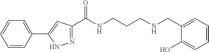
C1=CC(C2=CC(C(NCCCNCC3=CC=CC=C3O)=O)=NN2)=CC=C1
